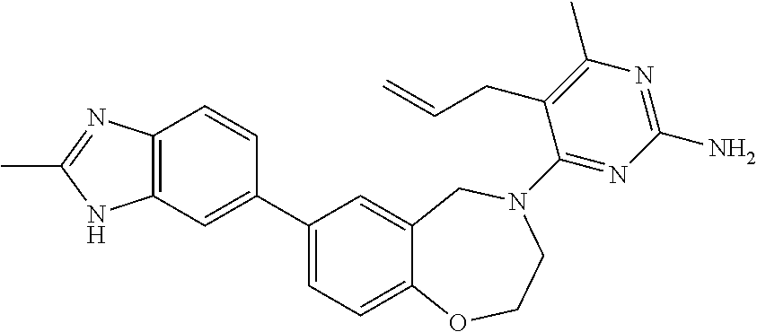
C1(C2=CC3=C(C=C2)N=C(C)N3)=CC=C2C(=C1)CN(C1=NC(N)=NC(C)=C1CC=C)CCO2
